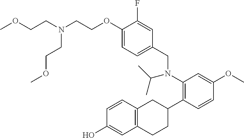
N(CCOC1=CC=C(CN(C2=C(C3CC4=C(CC3)C=C(O)C=C4)C=CC(OC)=C2)C(C)C)C=C1F)(CCOC)CCOC
